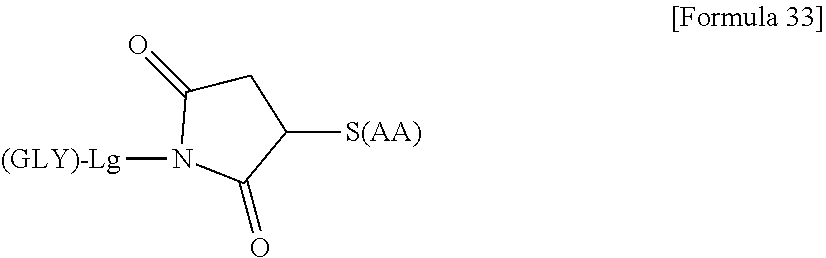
[(GLY)-Lg]N1C(=O)CC([S(AA)])C1=O
